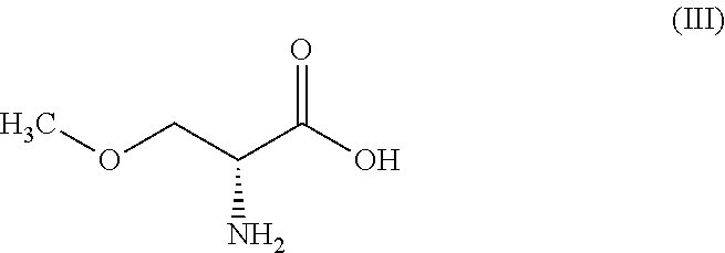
O(CC(C(O)=O)N)C
